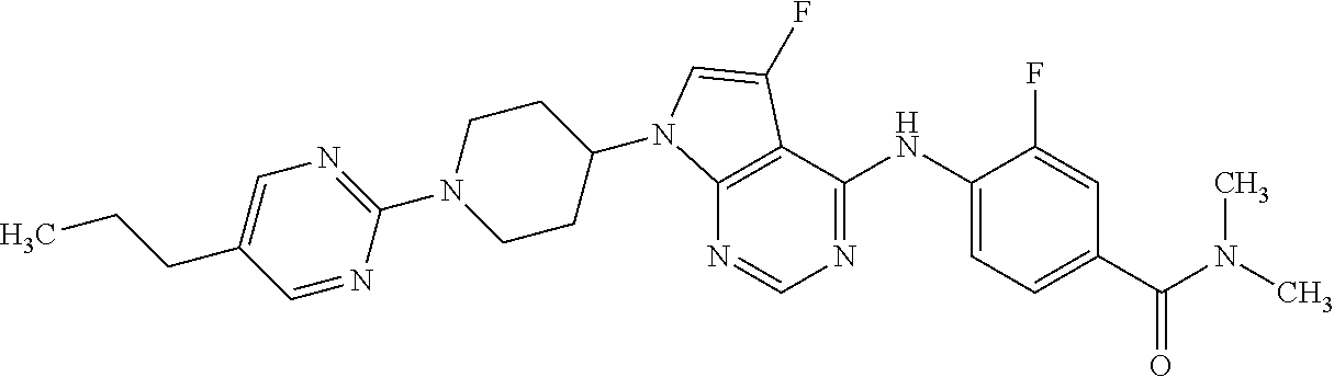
C12=C(C(NC3=CC=C(C(=O)N(C)C)C=C3F)=NC=N1)C(F)=CN2C1CCN(C2=NC=C(CCC)C=N2)CC1
